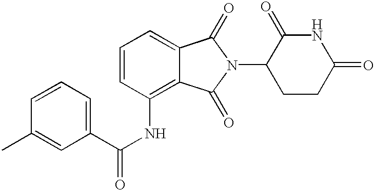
N1C(=O)CCC(N2C(=O)C3=CC=CC(NC(C4=CC=CC(C)=C4)=O)=C3C2=O)C1=O
